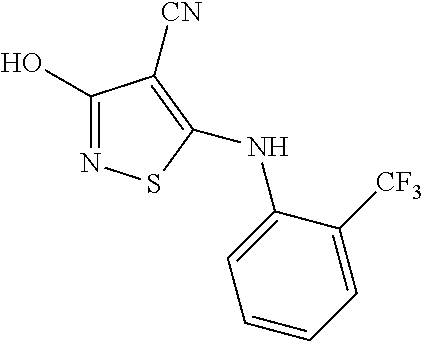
C1(O)=NSC(NC2=CC=CC=C2[CF3])=C1[CN]
